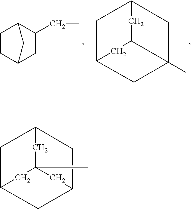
C1C2CC(CC)C(C1)C2.C12CC3CC(CC3(C)C1)C2.C12CC3(C)CC(CC(C1)C3)C2
